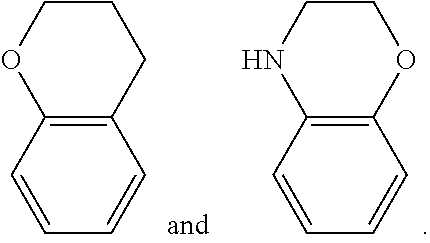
C12=C(C=CC=C1)OCCC2.C12=C(C=CC=C1)NCCO2
